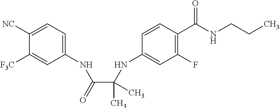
C1([NC])=CC=C(NC(C(NC2=CC(F)=C(C(NCCC)=O)C=C2)(C)C)=O)C=C1[F3C]
